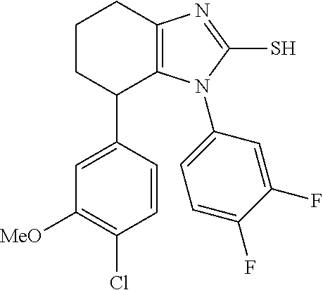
C1([MeO])=C(Cl)C=CC(C2C3=C(CCC2)N=C(S)N3C2=CC=C(F)C(F)=C2)=C1
